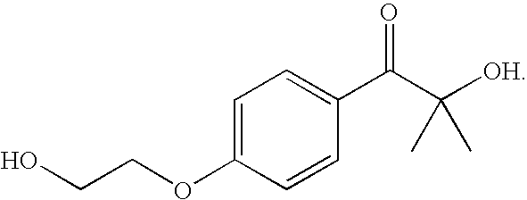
C1=C(OCCO)C=CC(C(C([OH])(C)C)=O)=C1
